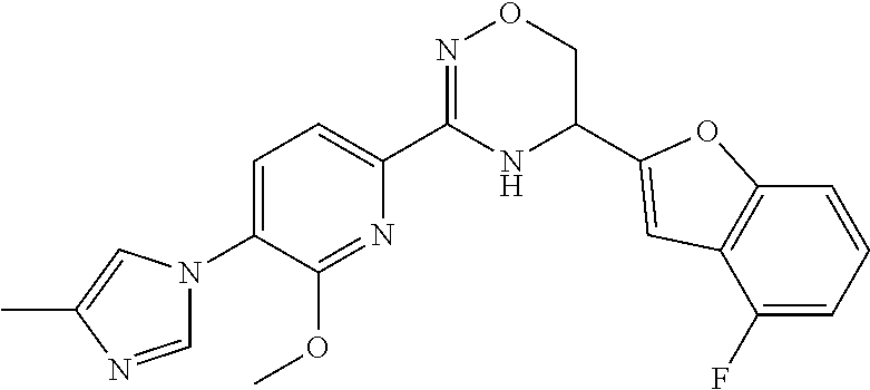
C1=C(N2C=NC(C)=C2)C(OC)=NC(C2=NOCC(C3=CC4=C(C=CC=C4F)O3)N2)=C1
